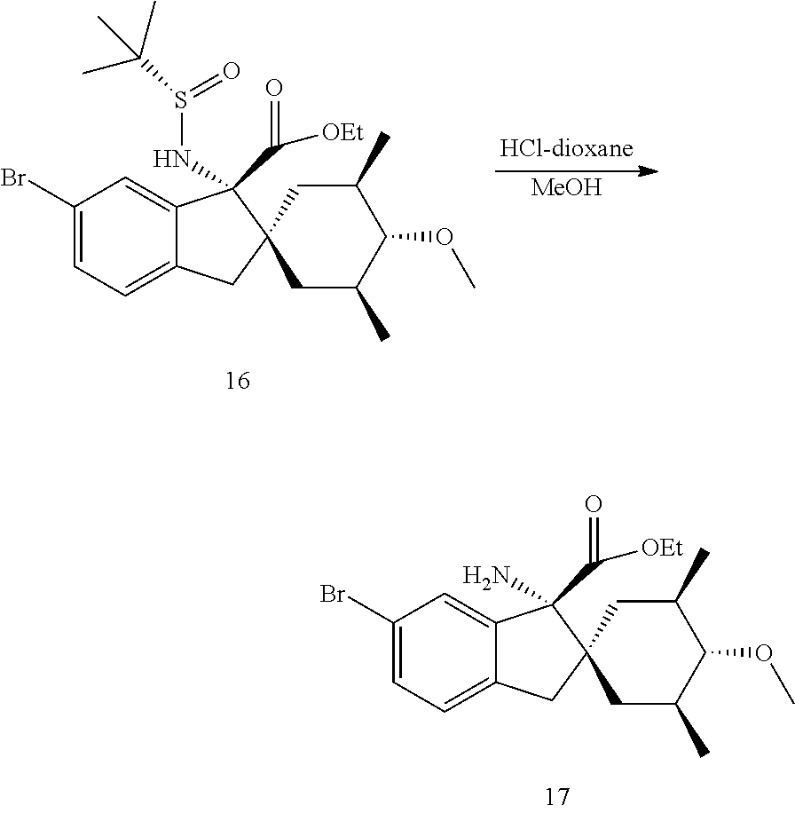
C1(Br)=CC=C2C(=C1)C(NS(C(C)(C)C)=O)(C([OEt])=O)C1(C2)CC(C)C(OC)C(C)C1.[MeOH].C1(Br)=CC=C2C(=C1)C(N)(C([OEt])=O)C1(C2)CC(C)C(OC)C(C)C1
